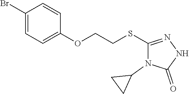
C1(Br)=CC=C(OCCSC2=NNC(=O)N2C2CC2)C=C1
